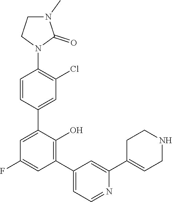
C1(F)=CC(C2=CC=NC(C3=CCNCC3)=C2)=C(O)C(C2=CC(Cl)=C(N3C(=O)N(C)CC3)C=C2)=C1
